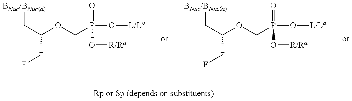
[BNuc/BNuc(a)]CC(CF)OCP(=O)(O[R/Ra])O[L/La].[BNuc/BNuc(a)]CC(CF)OCP(=O)(O[R/Ra])O[L/La]
